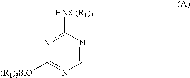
N1=C([HNSi(R1)3])N=CN=C1[(R1)3SiO]
